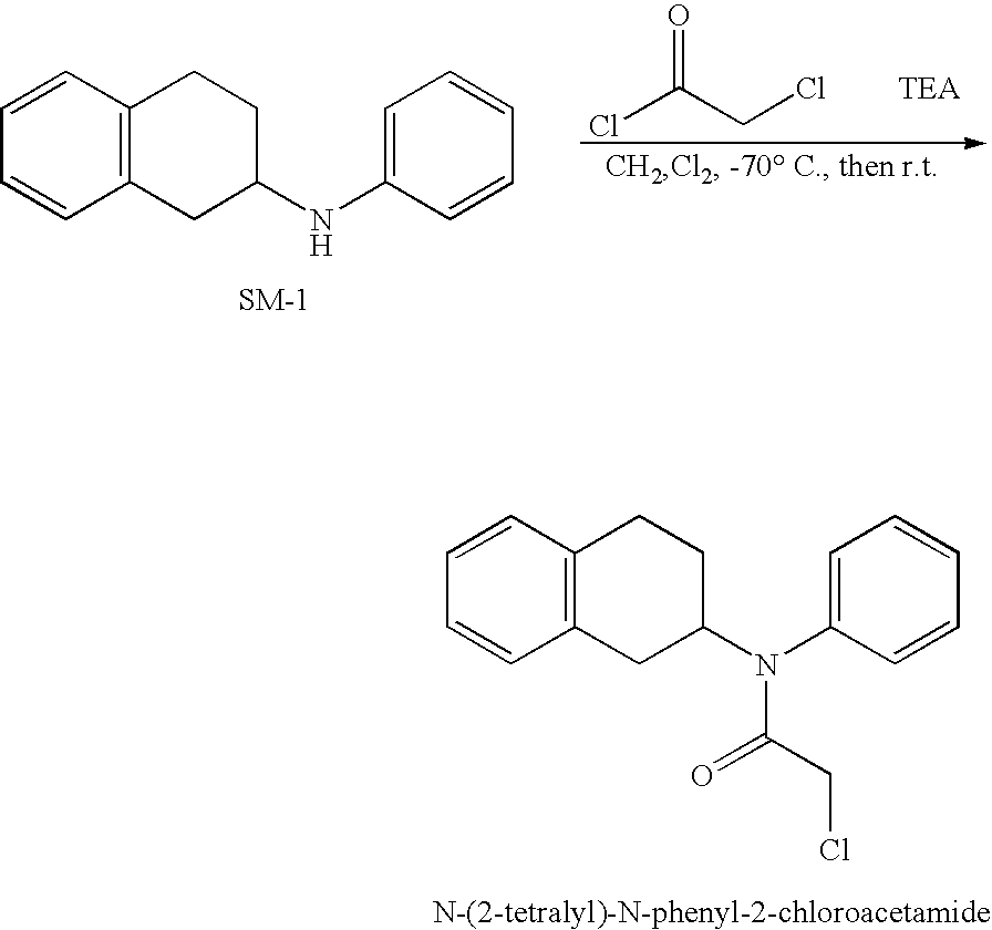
C12=C(C=CC=C1)CCC(N(C1=CC=CC=C1)C(CCl)=O)C2.C12=C(C=CC=C1)CCC(NC1=CC=CC=C1)C2.ClC(CCl)=O.[TEA]
